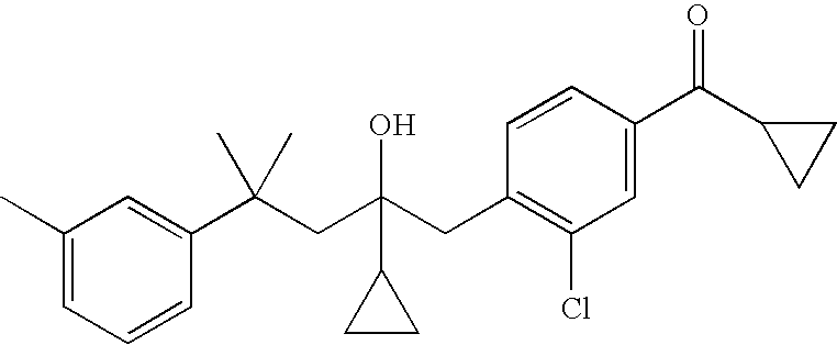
C1(C)=CC=CC(C(CC(CC2=C(Cl)C=C(C(C3CC3)=O)C=C2)(O)C2CC2)(C)C)=C1
